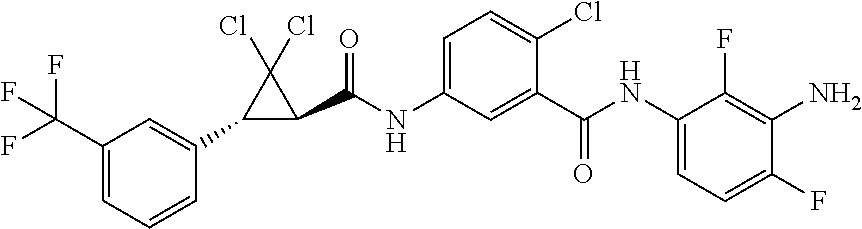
NC1=C(F)C(NC(=O)C2=CC(NC(=O)C3C(Cl)(Cl)C3C3=CC(C(F)(F)F)=CC=C3)=CC=C2Cl)=CC=C1F
